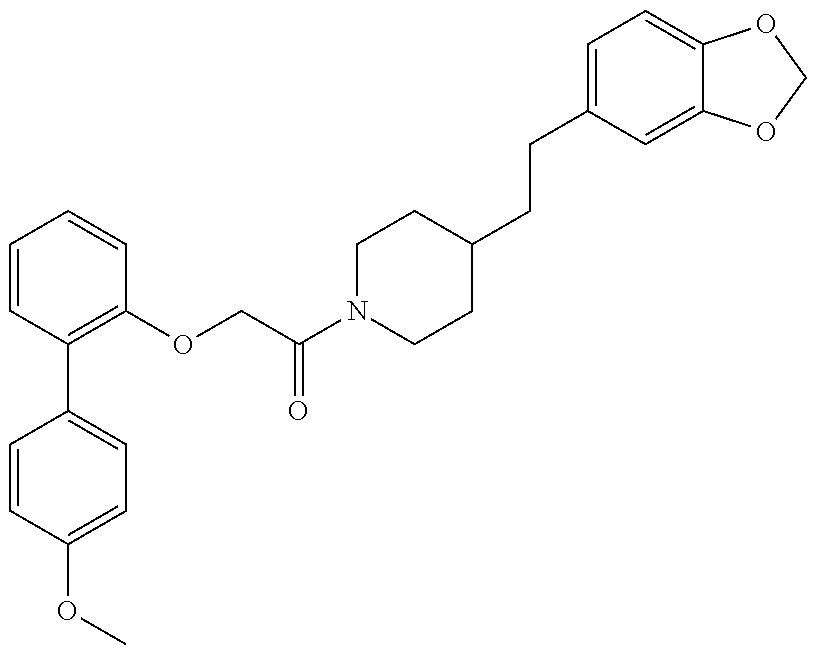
C1=CC(OC)=CC=C1C1=C(OCC(N2CCC(CCC3=CC=C4C(=C3)OCO4)CC2)=O)C=CC=C1
